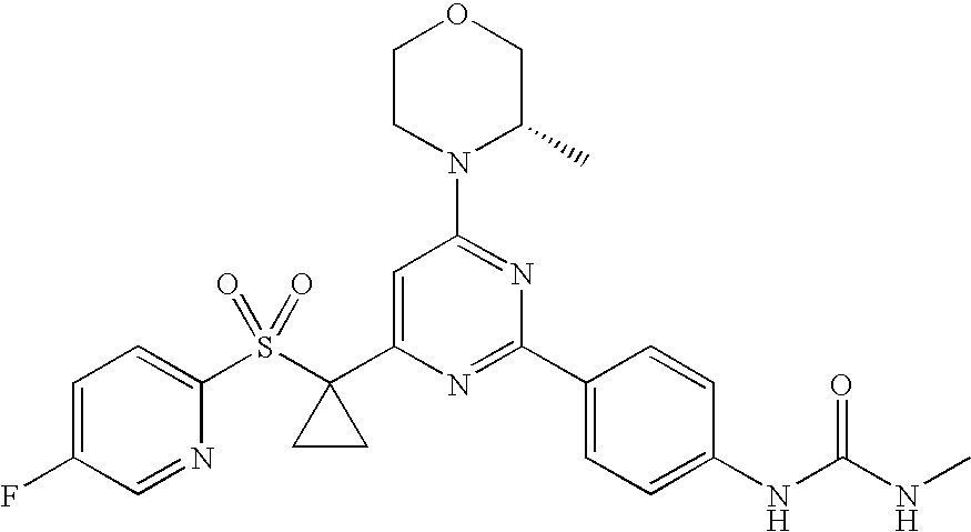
C1CN(C2=NC(C3=CC=C(NC(NC)=O)C=C3)=NC(C3(S(C4=CC=C(F)C=N4)(=O)=O)CC3)=C2)C(C)CO1
